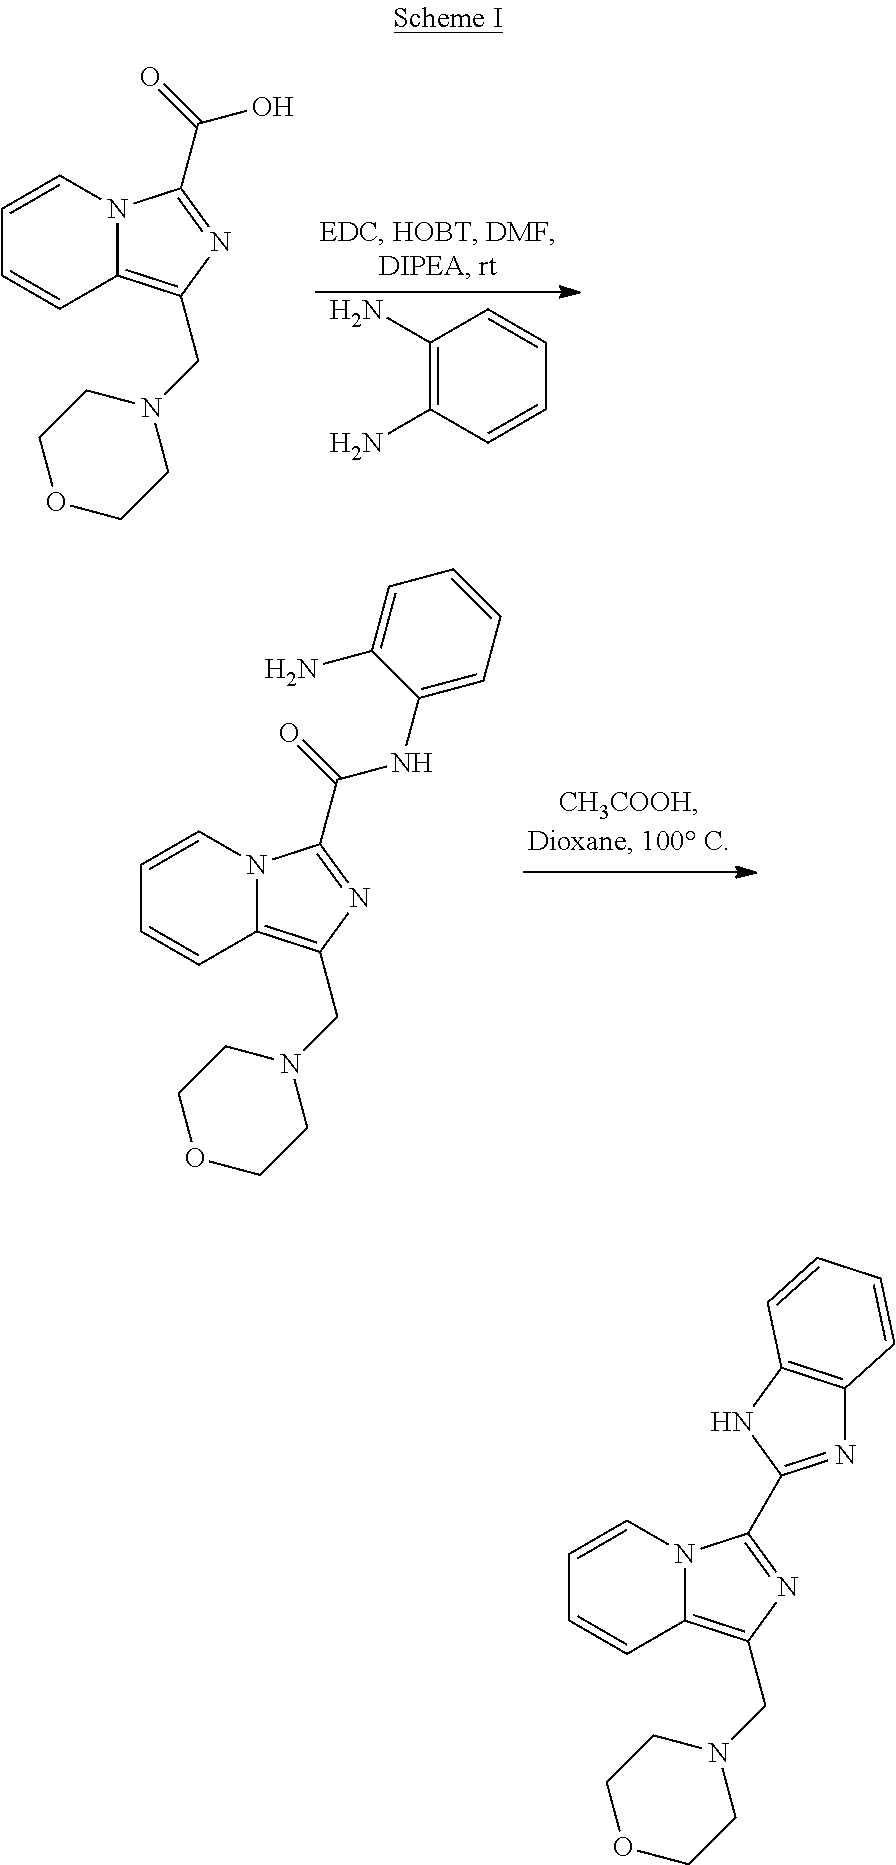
C1(N)=C(N)C=CC=C1.C1=CN2C(=C(CN3CCOCC3)N=C2C(=O)O)C=C1.C1=CN2C(=C(CN3CCOCC3)N=C2C(=O)NC2=CC=CC=C2N)C=C1.C1=CN2C(=C(CN3CCOCC3)N=C2C2=NC3=C(N2)C=CC=C3)C=C1
